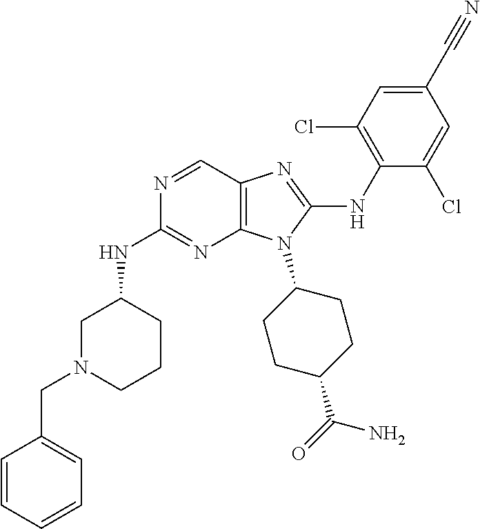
N1=CC2=C(N=C1NC1CN(CC3=CC=CC=C3)CCC1)N(C1CCC(C(=O)N)CC1)C(NC1=C(Cl)C=C(C#N)C=C1Cl)=N2
